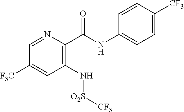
C1([F3C])=CC(N[O2S][CF3])=C(C(NC2=CC=C([CF3])C=C2)=O)N=C1
